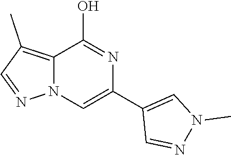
C12=C(C)C=NN1C=C(C1=CN(C)N=C1)N=C2O
